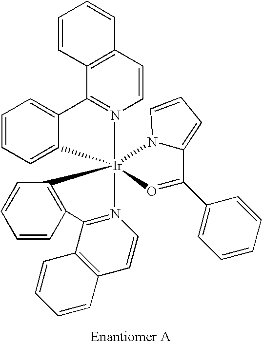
C12=C(C=CN3=C1C1=CC=CC=C1[Ir]314(N3C(=CC=C3)C(C3=CC=CC=C3)=O1)N1=C(C3=C(C=C1)C=CC=C3)C1=C4C=CC=C1)C=CC=C2
